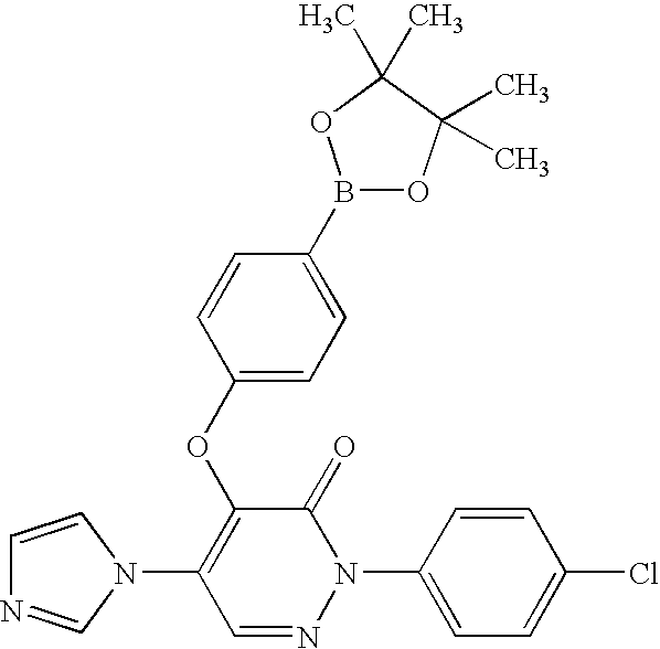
N1(C2=C(OC3=CC=C(B4OC(C)(C)C(C)(C)O4)C=C3)C(=O)N(C3=CC=C(Cl)C=C3)N=C2)C=CN=C1
